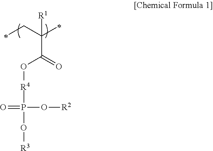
[R1]C(CC)(C(=O)O[R4]P(=O)(O[R2])O[R3])C
